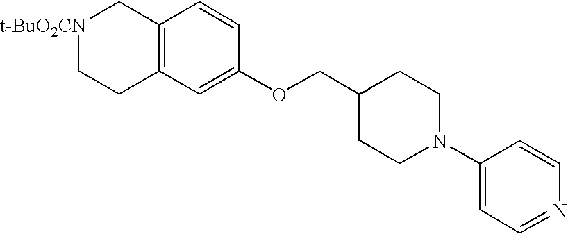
C12=C(C=C(OCC3CCN(C4=CC=NC=C4)CC3)C=C1)CC[t-BuO2CN]C2
